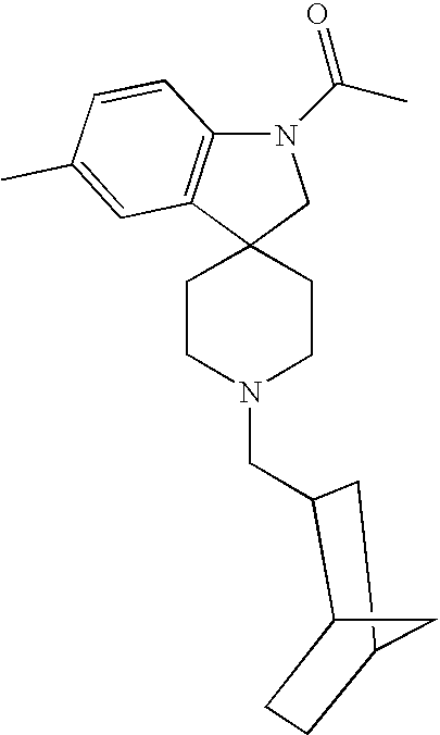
C12(CCN(CC3C4CCC(C3)C4)CC1)CN(C(C)=O)C1=C2C=C(C)C=C1
